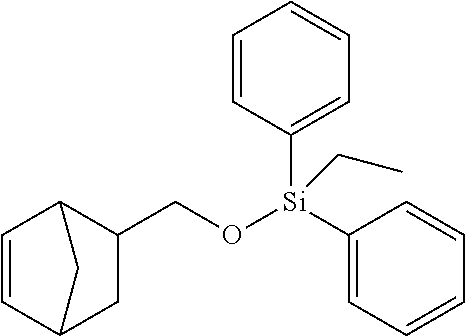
C1=CC2C(CO[Si](CC)(C3=CC=CC=C3)C3=CC=CC=C3)CC1C2
